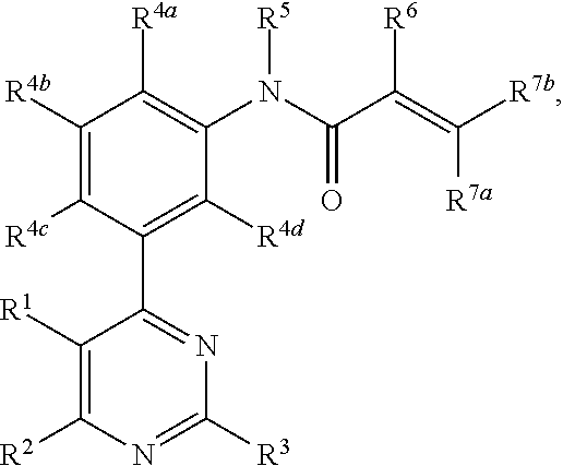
C1([R4b])=C([R4c])C(C2=NC([R3])=NC([R2])=C2[R1])=C([R4d])C(N(C(C(=C([R7a])[R7b])[R6])=O)[R5])=C1[R4a]
